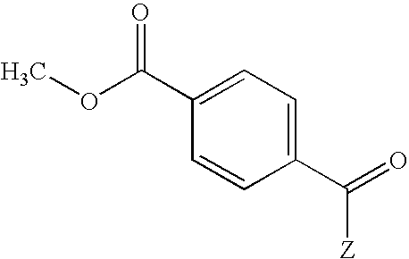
C1(C(=O)OC)=CC=C(C([Z])=O)C=C1
